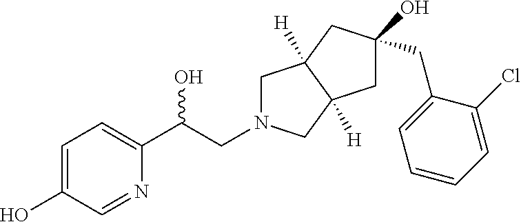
C1=C(O)C=NC(C(CN2CC3([H])C([H])(C2)CC(O)(CC2=CC=CC=C2Cl)C3)O)=C1
